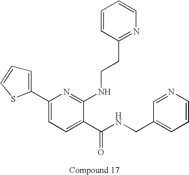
C1(C2=CC=C(C(NCC3=CC=CN=C3)=O)C(NCCC3=NC=CC=C3)=N2)=CC=CS1
